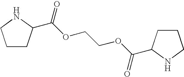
C1CC(C(OCCOC(=O)C2CCCN2)=O)NC1
